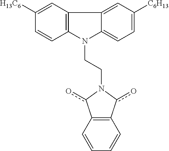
C12=CC=C([C6H13])C=C1C1=C(N2CCN2c(o)C3=C(c2o)C=CC=C3)C=CC([H13C6])=C1
